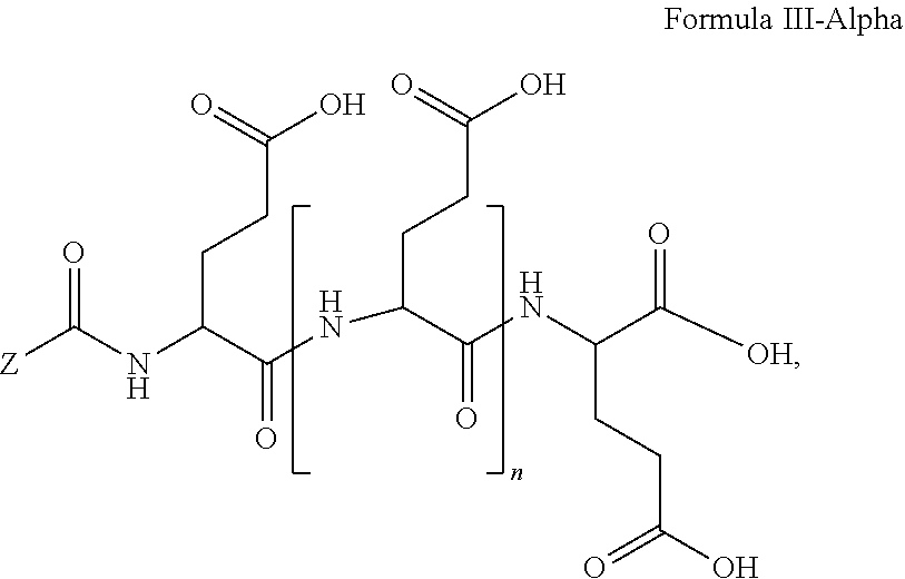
O=C(NC(C(NC(CCC(O)=O)C(NC(C([OH])=O)CCC(O)=O)=O)=O)CCC(O)=O)[Z]
